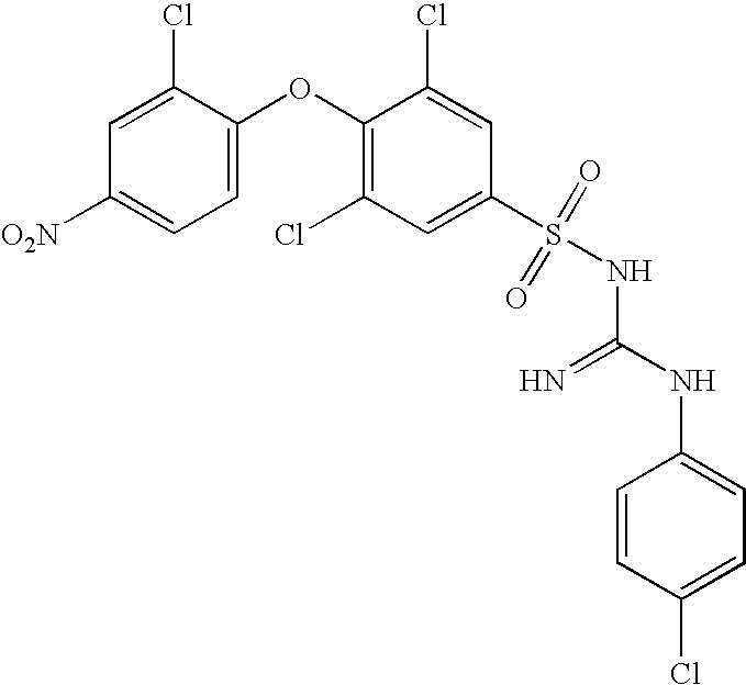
O(C1=C(Cl)C=C(S(NC(=N)NC2=CC=C(Cl)C=C2)(=O)=O)C=C1Cl)C1=CC=C([O2N])C=C1Cl
